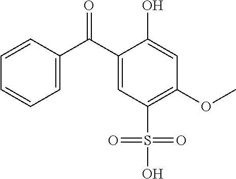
C1=C(O)C(C(C2=CC=CC=C2)=O)=CC(S(O)(=O)=O)=C1OC
